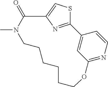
C12=NC=CC(=C1)C1=NC(=CS1)C(=O)N(C)CCCCCCO2
